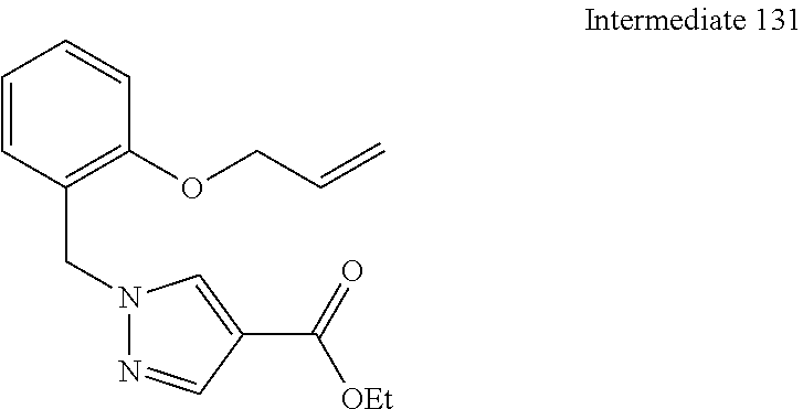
C1=CC(CN2N=CC(C(=O)[OEt])=C2)=C(OCC=C)C=C1
